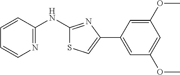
C1=CC(NC2=NC(C3=CC(OC)=CC(OC)=C3)=CS2)=NC=C1
